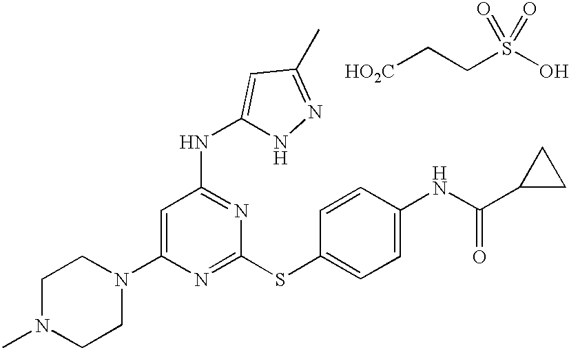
C1(N2CCN(C)CC2)=CC(NC2=CC(C)=NN2)=NC(SC2=CC=C(NC(C3CC3)=O)C=C2)=N1.[HO2C]CCS(O)(=O)=O
